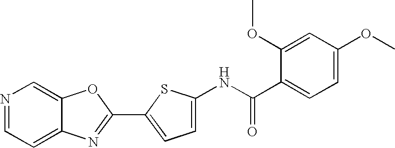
C12=CC=NC=C1OC(C1=CC=C(NC(C3=CC=C(OC)C=C3OC)=O)S1)=N2
